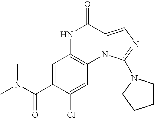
N1C2=C(N3C(=CN=C3N3CCCC3)C1=O)C=C(Cl)C(C(N(C)C)=O)=C2
